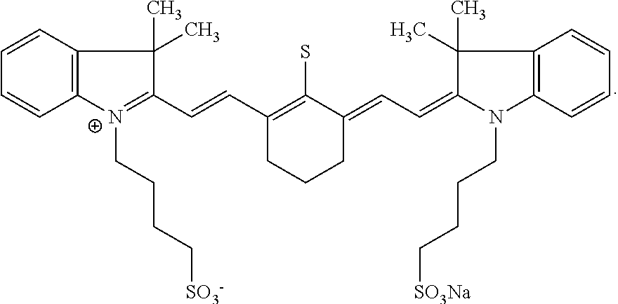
C12=C([N+](CCCC[SO3-])=C(C=CC3=C(S)C(=CC=C4C(C)(C)C5=C(N4CCCC[SO3Na])C=CC=C5)CCC3)C1(C)C)C=CC=C2
